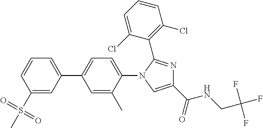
C1(S(C)(=O)=O)=CC(C2=CC=C(N3C(C4=C(Cl)C=CC=C4Cl)=NC(C(=O)NCC(F)(F)F)=C3)C(C)=C2)=CC=C1
